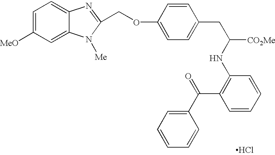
C1=C([MeO])C=C2C(=C1)N=C(COC1=CC=C(CC([CO2Me])NC3=C(C(C4=CC=CC=C4)=O)C=CC=C3)C=C1)N2[Me].Cl
